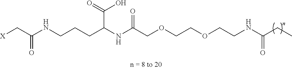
[X]CC(NCCCC(NC(COCCOCCNC(=O)CC)=O)C(O)=O)=O
